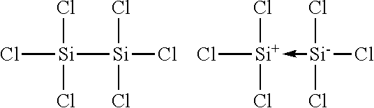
Cl[Si](Cl)(Cl)[Si](Cl)(Cl)Cl.Cl[Si](Cl)(Cl)-[Si](Cl)(Cl)Cl
